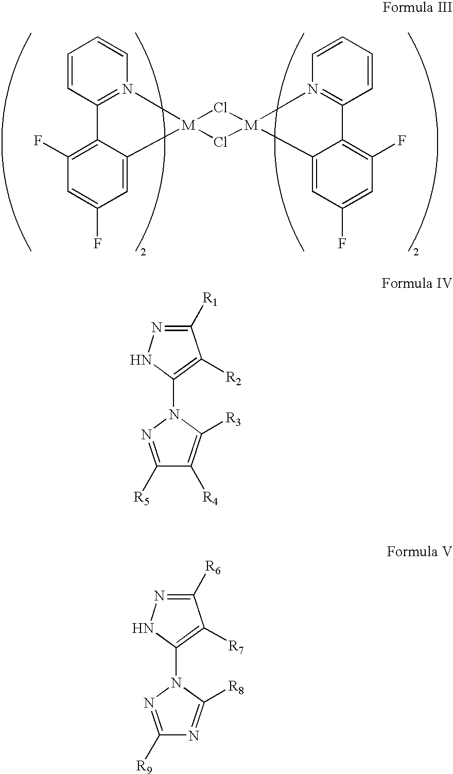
C1=CC=CN2=C1C1=C(F)C=C(F)C=C1[M]21Cl[M]2(N3=C(C=CC=C3)C3=C(F)C=C(F)C=C32)Cl1.N1=C([R1])C([R2])=C(N2C([R3])=C([R4])C([R5])=N2)N1.N1=C([R6])C([R7])=C(N2C([R8])=NC([R9])=N2)N1
